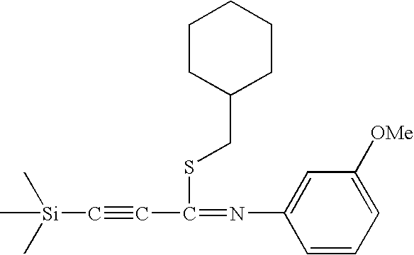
[Si](C#CC(=NC1=CC([OMe])=CC=C1)SCC1CCCCC1)(C)(C)C
